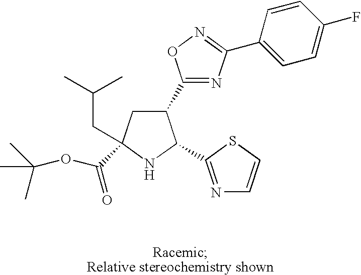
C1(C2=NC(C3=CC=C(F)C=C3)=NO2)CC(CC(C)C)(C(OC(C)(C)C)=O)NC1C1=NC=CS1
